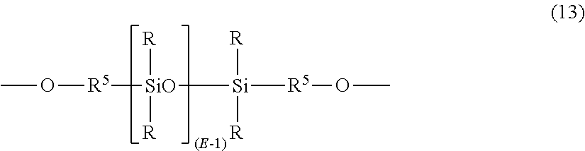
[R5]([SiO]([Si]([R5]OC)([R])[R])([R])[R])OC
